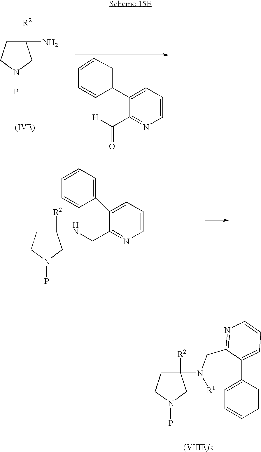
C1C(NCC2=NC=CC=C2C2=CC=CC=C2)([R2])CN(P)C1.C1C(N([R1])CC2=NC=CC=C2C2=CC=CC=C2)([R2])CN(P)C1.[H]C(C1=NC=CC=C1C1=CC=CC=C1)=O.C1C(N)([R2])CN(P)C1
